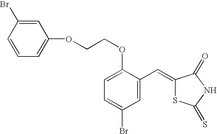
C1=C(Br)C=CC=C1OCCOC1=CC=C(Br)C=C1C=C1SC(=S)NC1=O
